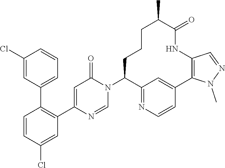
C1=CC(Cl)=CC(C2=CC(=O)N(C3C4=NC=CC(=C4)C4=C(NC(=O)C(C)CCC3)C=NN4C)C=N2)=C1C1=CC=CC(Cl)=C1
